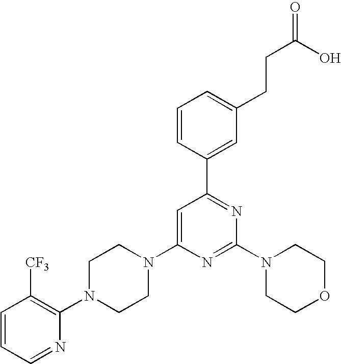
C1=CC(C2=NC(N3CCOCC3)=NC(N3CCN(C4=C([CF3])C=CC=N4)CC3)=C2)=CC(CCC(O)=O)=C1
